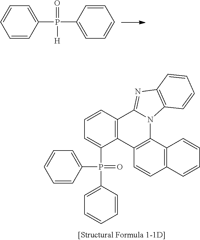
C1=CC2=C(C(P(C3=CC=CC=C3)(C3=CC=CC=C3)=O)=C1)C1=C(N3C2=NC2=C3C=CC=C2)C2=C(C=C1)C=CC=C2.C1=C(P(C2=CC=CC=C2)(=O)[H])C=CC=C1
